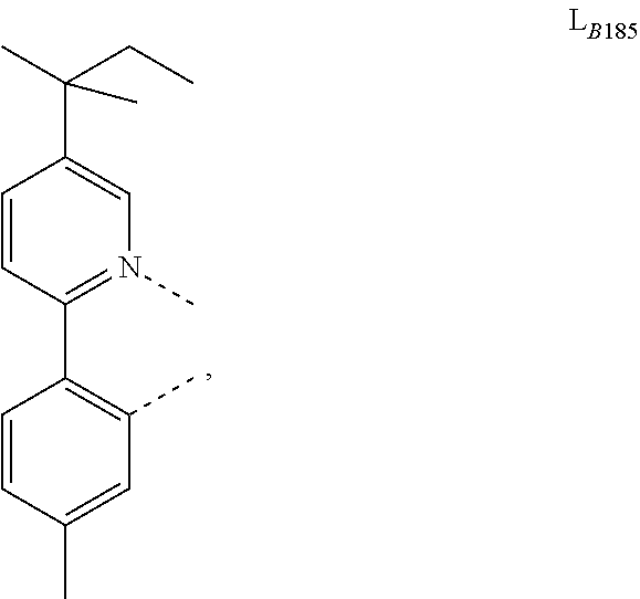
C1(C2=C(C)C=C(C)C=C2)=N(C)C=C(C(C)(CC)C)C=C1
